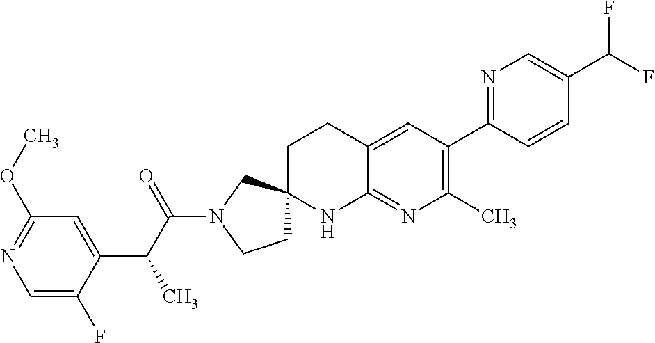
C1=C(F)C(C(C(N2CCC3(C2)CCC2=CC(C4=NC=C(C(F)F)C=C4)=C(C)N=C2N3)=O)C)=CC(OC)=N1
